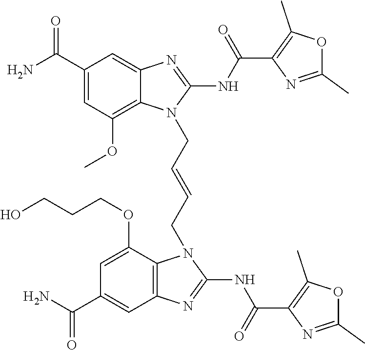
NC(C1=CC(OC)=C2C(=C1)N=C(NC(=O)C1=C(C)OC(C)=N1)N2CC=CCN1C2=C(C=C(C(N)=O)C=C2OCCCO)N=C1NC(=O)C1=C(C)OC(C)=N1)=O
